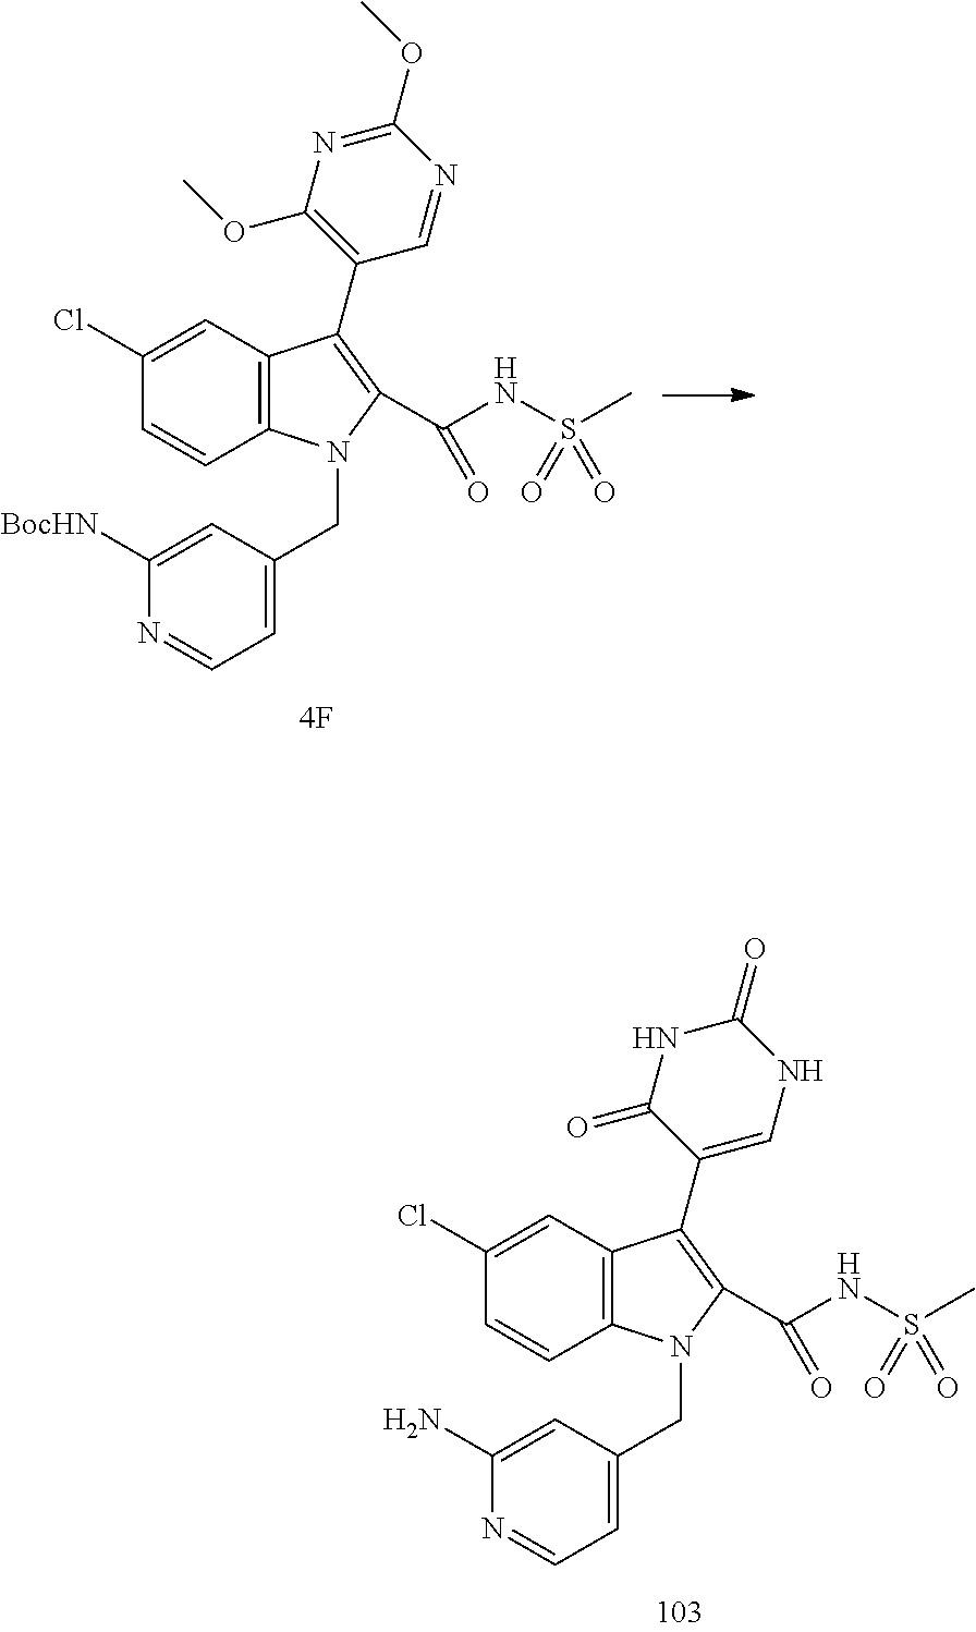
C12=C(C=C(Cl)C=C1)C(C1=CNC(=O)NC1=O)=C(C(NS(C)(=O)=O)=O)N2CC1=CC=NC(N)=C1.C12=C(C=C(Cl)C=C1)C(C1=C(OC)N=C(OC)N=C1)=C(C(NS(C)(=O)=O)=O)N2CC1=CC=NC([BocHN])=C1
